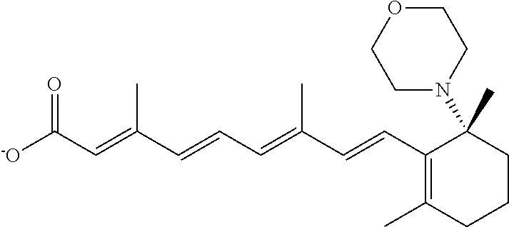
[-O]C(C=C(C=CC=C(C=CC1=C(C)CCCC1(N1CCOCC1)C)C)C)=O
